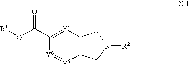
O(C(C1=[Y8]C2=C(CN([R2])C2)[Y5]=[Y6]1)=O)[R1]
